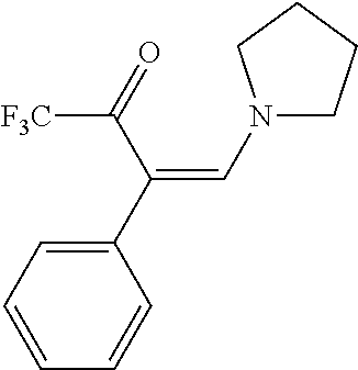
N1(C=C(C2=CC=CC=C2)C(=O)[F3C])CCCC1
